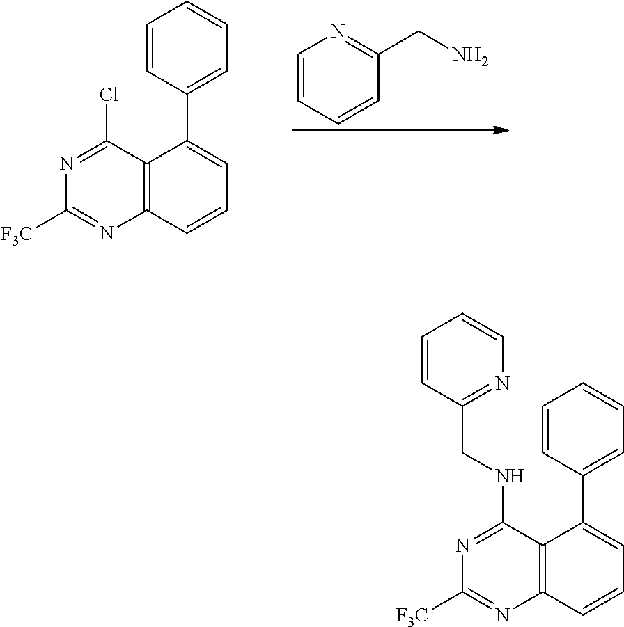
C1=CC=CC(CN)=N1.C12=C(C=CC=C1C1=CC=CC=C1)N=C([F3C])N=C2Cl.C12=C(C=CC=C1C1=CC=CC=C1)N=C([F3C])N=C2NCC1=NC=CC=C1
